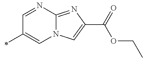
C1=NC2=NC(C(=O)OCC)=CN2C=C1C
